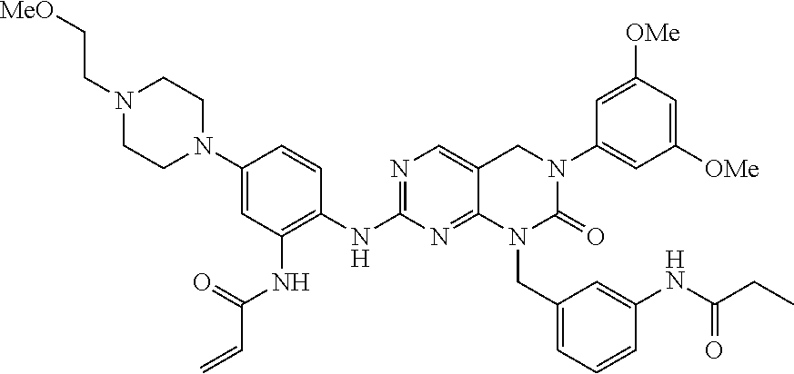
C1(N2CCN(CC[MeO])CC2)=CC(NC(C=C)=O)=C(NC2=NC=C3C(=N2)N(CC2=CC=CC(NC(CC)=O)=C2)C(=O)N(C2=CC([OMe])=CC([OMe])=C2)C3)C=C1
